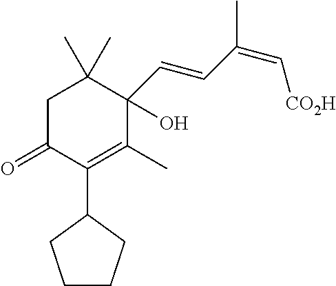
C1C(=O)C(C2CCCC2)=C(C)C(O)(C=CC(=C[CO2H])C)C1(C)C
